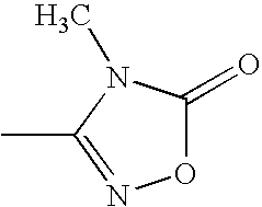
O1C(=O)N(C)C(C)=N1
